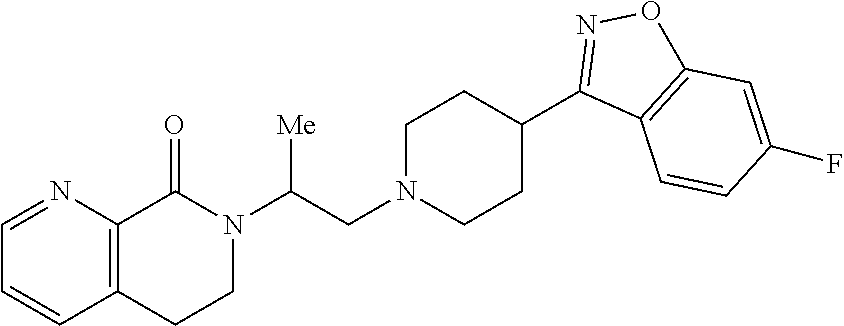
N1(C(CN2CCC(C3=NOC4=C3C=CC(F)=C4)CC2)[Me])C(=O)C2=C(CC1)C=CC=N2
